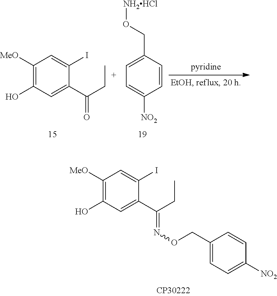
C1([MeO])=C(O)C=C(C(CC)=NOCC2=CC=C([NO2])C=C2)C(I)=C1.C1([MeO])=C(O)C=C(C(CC)=O)C(I)=C1.C1=C(CO[NH2HCl])C=CC([NO2])=C1
